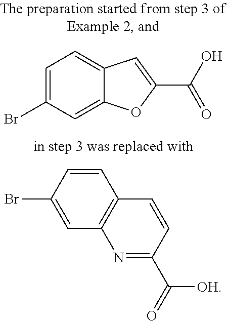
C12=CC(Br)=CC=C1C=C(C(O)=O)O2.C1=CC(Br)=CC2=C1C=CC(C(=O)[OH])=N2
